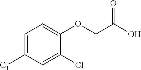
C1([C1])=CC=C(OCC(=O)O)C(Cl)=C1
